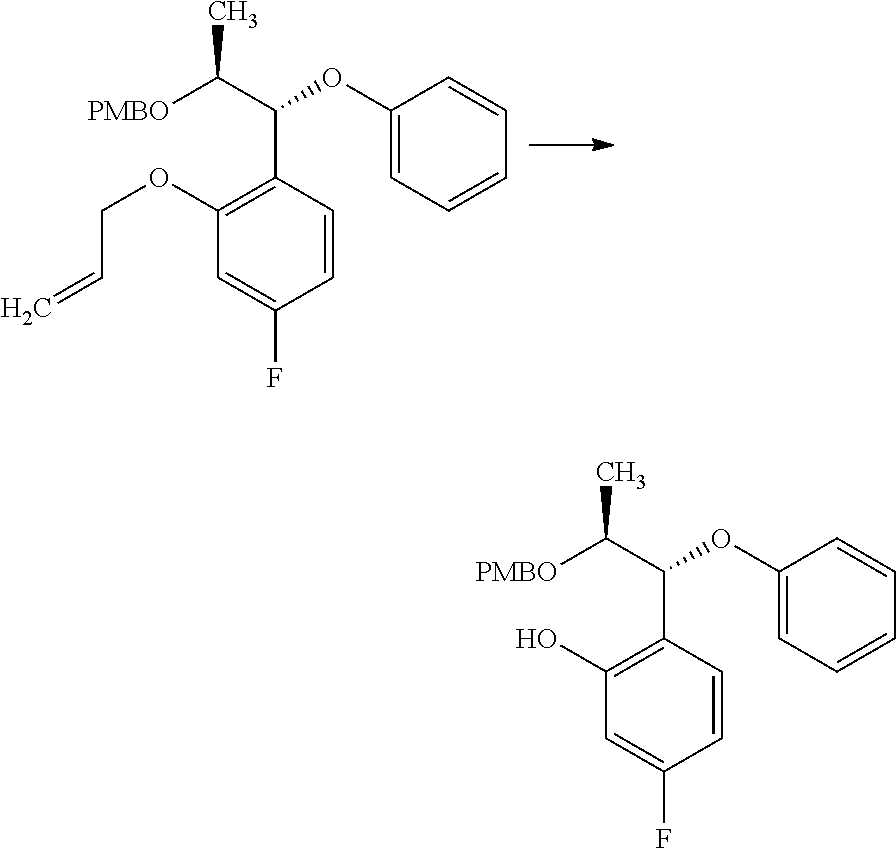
[PMBO]C(C(OC1=CC=CC=C1)C1=C(OCC=C)C=C(F)C=C1)C.[PMBO]C(C(OC1=CC=CC=C1)C1=C(O)C=C(F)C=C1)C
